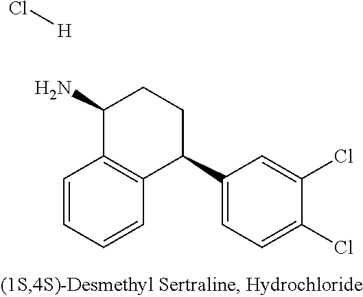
C1=CC=CC2=C1C(N)CCC2C1=CC=C(Cl)C(Cl)=C1.Cl[H]
